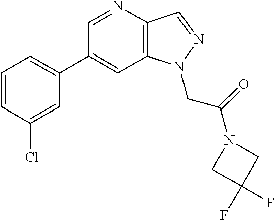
C1(C2=CC=CC(Cl)=C2)=CC2=C(C=NN2CC(=O)N2CC(F)(F)C2)N=C1
